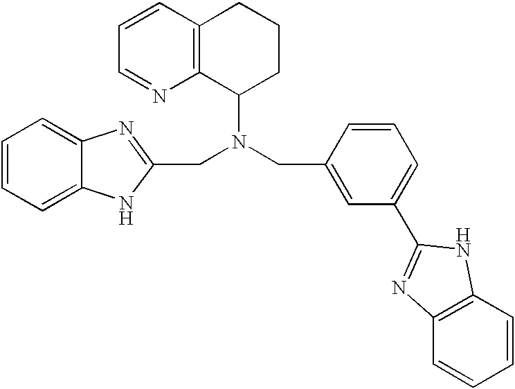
C12=C(C=CC=N1)CCCC2N(CC1=NC2=CC=CC=C2N1)CC1=CC(C2=NC3=C(N2)C=CC=C3)=CC=C1
